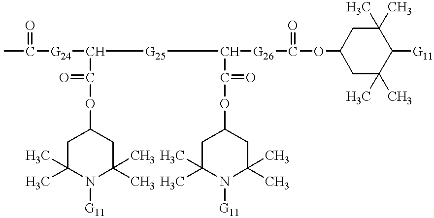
C(=O)([G24]C(C(=O)OC1CC(C)(C)N([G11])C(C)(C)C1)[G25]C(C(OC1CC(C)(C)N([G11])C(C)(C)C1)=O)[G26]C(=O)OC1CC(C)(C)C([G11])C(C)(C)C1)C
